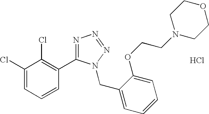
C1(Cl)=CC=CC(C2=NN=NN2CC2=CC=CC=C2OCCN2CCOCC2)=C1Cl.Cl
